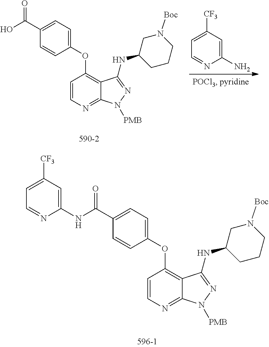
C1=CN=C2C(=C1OC1=CC=C(C(NC3=CC([CF3])=CC=N3)=O)C=C1)C(NC1CCCN([Boc])C1)=NN2[PMB].C1(N)=CC([CF3])=CC=N1.C1=CN=C2C(=C1OC1=CC=C(C(O)=O)C=C1)C(NC1CCCN([Boc])C1)=NN2[PMB]
